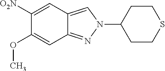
C12=CN(C3CCSCC3)N=C1C=C(OC)C([O2N])=C2
